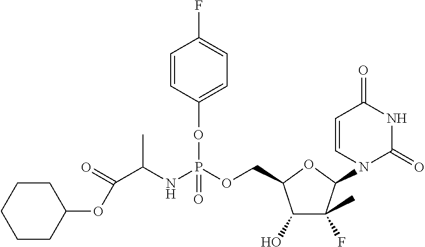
C(C(NP(OCC1C(O)C(C)(F)C(N2C(=O)NC(=O)C=C2)O1)(=O)OC1=CC=C(F)C=C1)C)(OC1CCCCC1)=O
